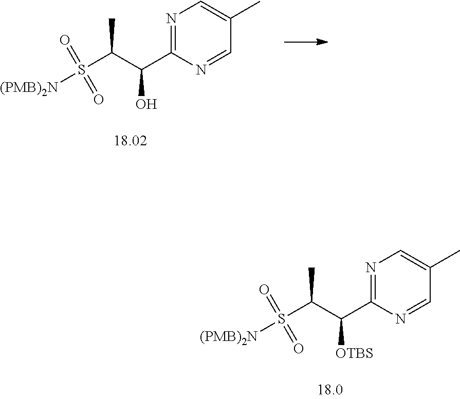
N1=C(C(C(S([(PMB)2N])(=O)=O)C)O)N=CC(C)=C1.N1=C(C(C(S([(PMB)2N])(=O)=O)C)[OTBS])N=CC(C)=C1
